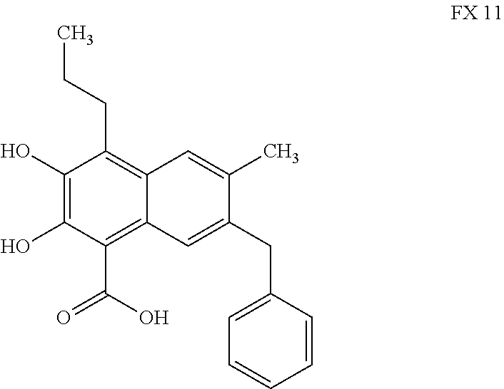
C1(O)=C(O)C(C(O)=O)=C2C(=C1CCC)C=C(C)C(CC1=CC=CC=C1)=C2
